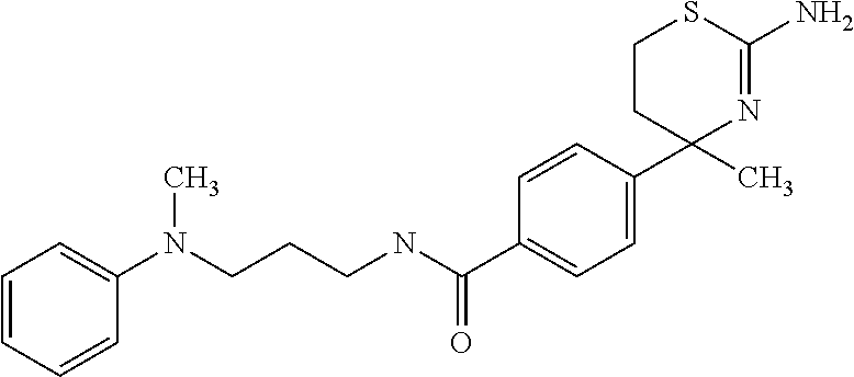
C1=CC(C2(C)N=C(N)SCC2)=CC=C1C(NCCCN(C1=CC=CC=C1)C)=O
